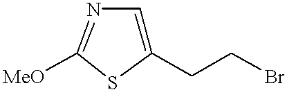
C1(CCBr)=CN=C([MeO])S1
